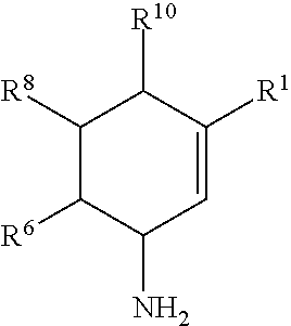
C1([R8])C([R6])C(N)C=C([R1])C1[R10]
